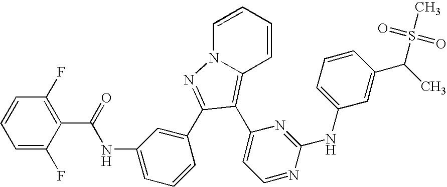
C1=C(F)C(C(=O)NC2=CC=CC(C3=NN4C=CC=CC4=C3C3=CC=NC(NC4=CC=CC(C(S(C)(=O)=O)C)=C4)=N3)=C2)=C(F)C=C1
